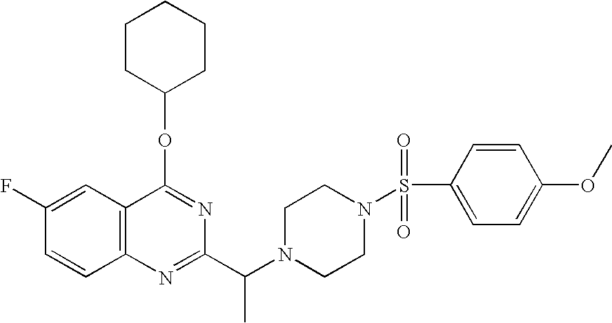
C12=C(C=C(F)C=C1)C(OC1CCCCC1)=NC(C(N1CCN(S(=O)(=O)C3=CC=C(OC)C=C3)CC1)C)=N2
